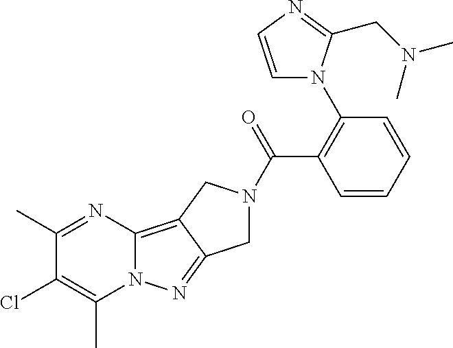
C1(C)=NC2=C3C(=NN2C(C)=C1Cl)CN(C(C1=C(N2C=CN=C2CN(C)C)C=CC=C1)=O)C3
